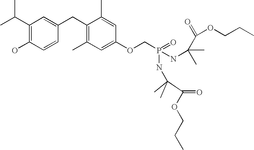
CC(C)C1=C(O)C=CC(CC2=C(C)C=C(OCP(NC(C)(C(=O)OCCC)C)(=O)NC(C)(C)C(=O)OCCC)C=C2C)=C1
